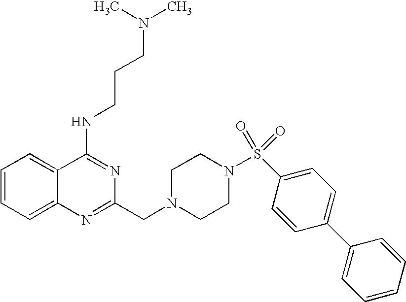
C1=CC=C2C(=C1)C(NCCCN(C)C)=NC(CN1CCN(S(C3=CC=C(C4=CC=CC=C4)C=C3)(=O)=O)CC1)=N2
